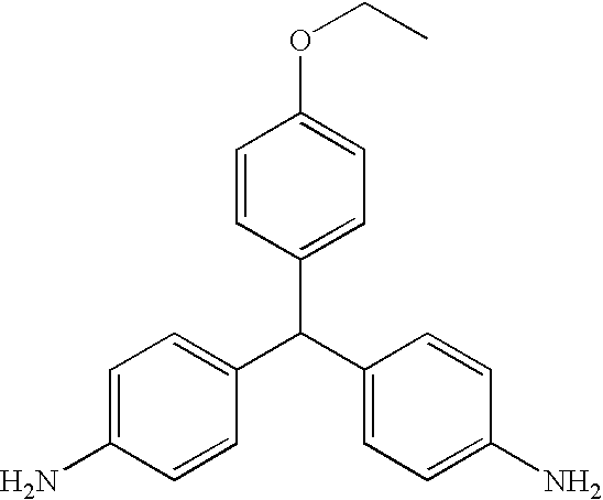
C1(C(C2=CC=C(N)C=C2)C2=CC=C(N)C=C2)=CC=C(OCC)C=C1
